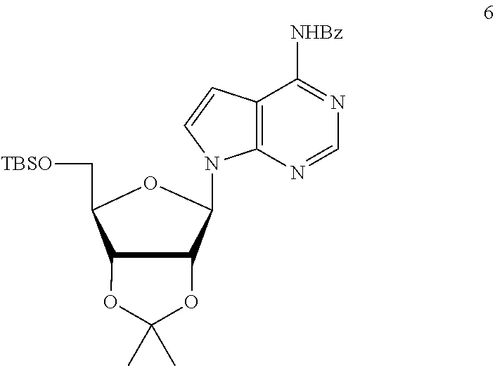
C12C(C(N3C4=C(C([NHBz])=NC=N4)C=C3)OC1C[TBSO])OC(C)(C)O2
